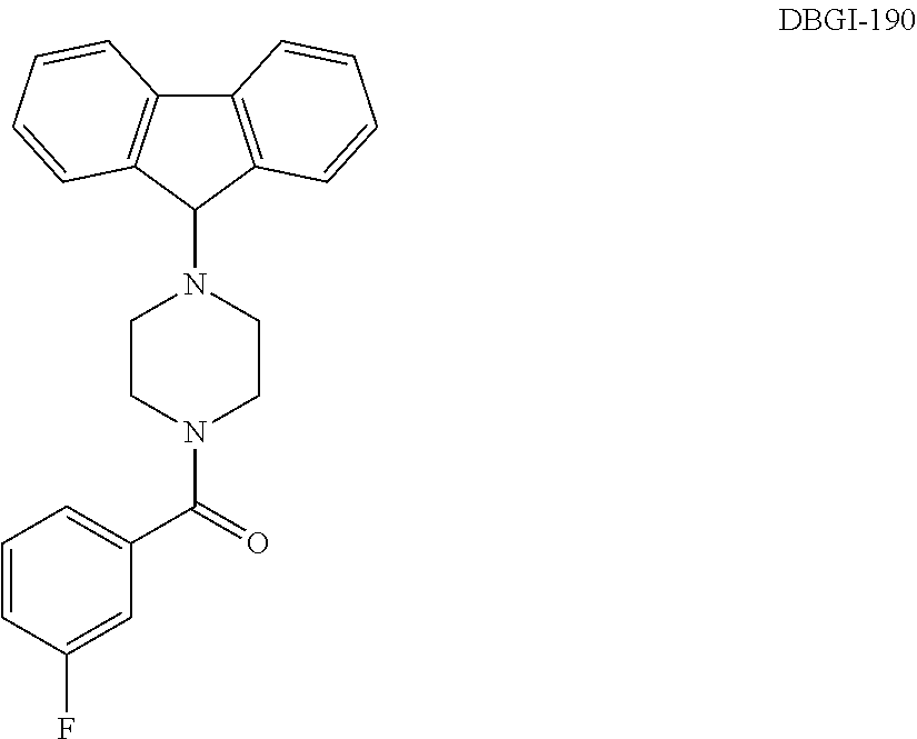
C12=C(C(N3CCN(C(=O)C4=CC=CC(F)=C4)CC3)C3=C1C=CC=C3)C=CC=C2
